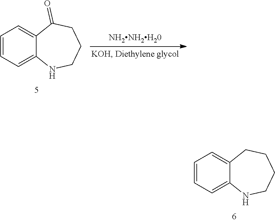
C1=CC=C2C(=C1)CCCCN2.C1=CC=C2C(=C1)C(=O)CCCN2
